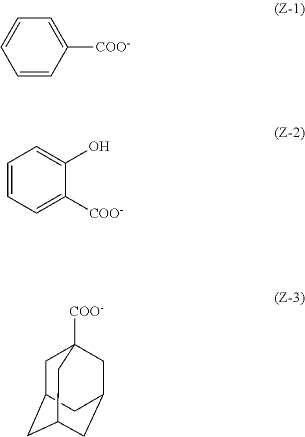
C1=CC([COO-])=CC=C1.C1=CC=C([COO-])C(O)=C1.C1C2CC3CC(CC1([COO-])C3)C2
